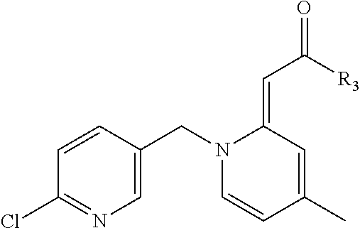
C1=CC(CN2C=CC(C)=CC2=CC([R3])=O)=CN=C1Cl
